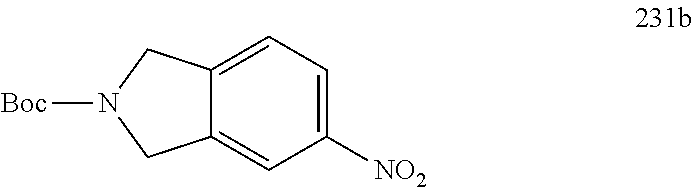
C1([NO2])=CC=C2C(=C1)CN([Boc])C2
